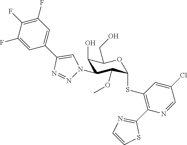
C1(O)C(N2N=NC(C3=CC(F)=C(F)C(F)=C3)=C2)C(OC)C(SC2=C(C3=NC=CS3)N=CC(Cl)=C2)OC1CO
